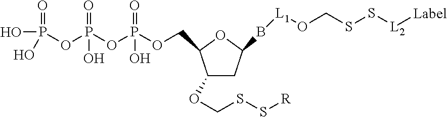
P(OP(OP(OCC1C(OCSS[R])CC(B[L1]OCSS[L2][Label])O1)(=O)O)(=O)O)(O)(=O)O
